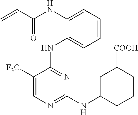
N(C1=CC=CC=C1NC1=NC(NC2CCCC([COOH])C2)=NC=C1[F3C])C(C=C)=O
